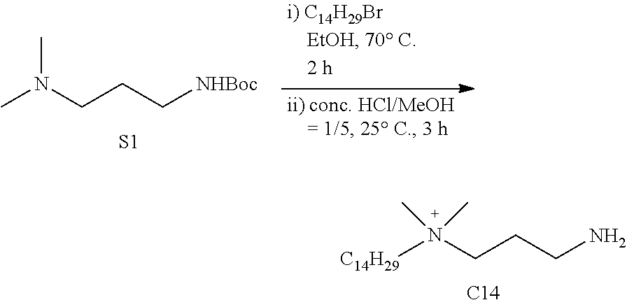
[C14H29]N(CCCN)(C)C.[C14].CN(CCC[NHBoc])C.[S1]
